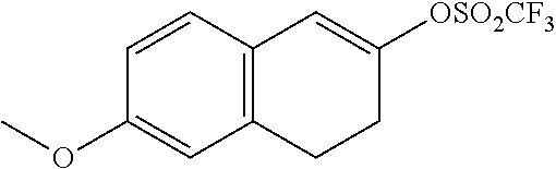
C12=C(C=CC(OC)=C1)C=C([OSO2CF3])CC2
